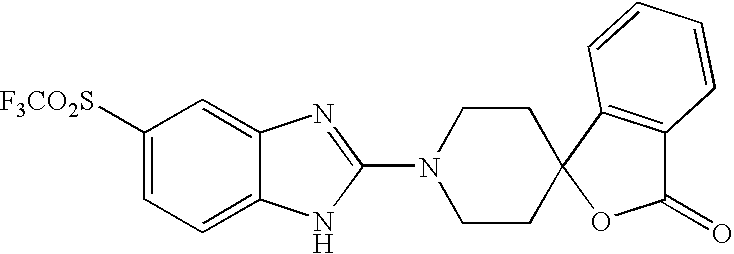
C1([F3CO2S])=CC=C2C(=C1)N=C(N1CCC3(CC1)C1=C(C(=O)O3)C=CC=C1)N2
